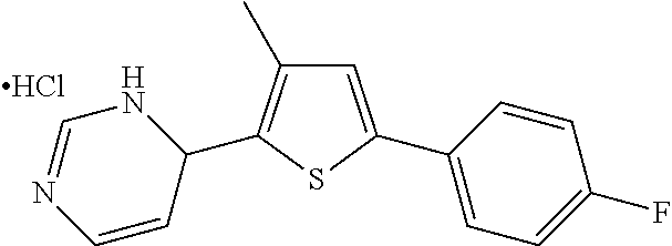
C1=C(C2=CC=C(F)C=C2)SC(C2NC=NC=C2)=C1C.Cl
